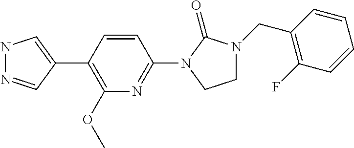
N1N=CC(C2=C(OC)N=C(N3C(=O)N(CC4=C(F)C=CC=C4)CC3)C=C2)=C1
